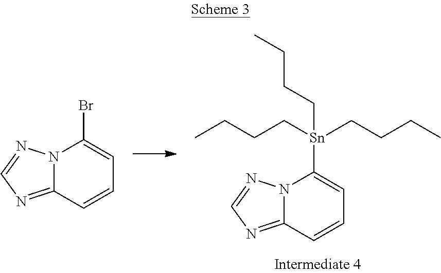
N12C(=NC=N1)C=CC=C2[Sn](CCCC)(CCCC)CCCC.N12C(=NC=N1)C=CC=C2Br
